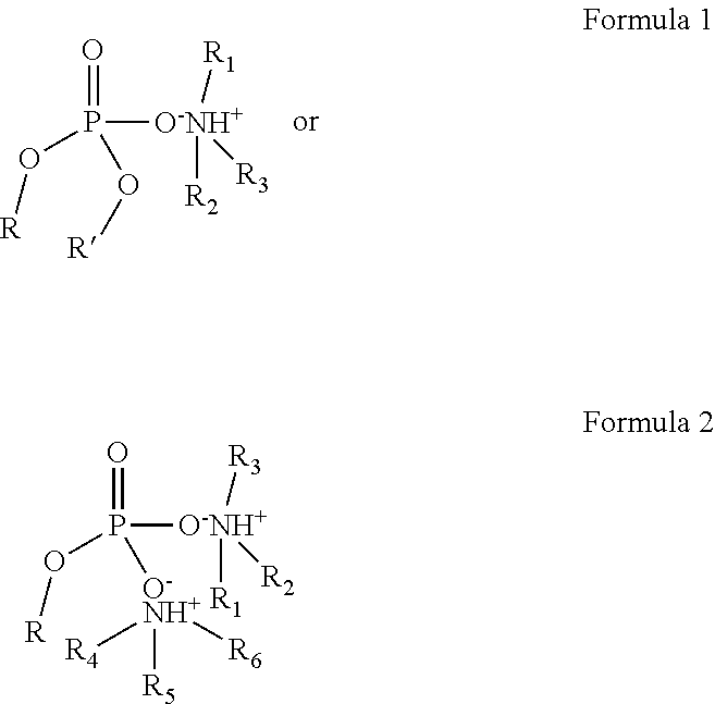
P([O-NH+]([R2])([R3])[R1])(=O)(O[R])O[R].P([O-NH+]([R1])([R2])[R3])(=O)([O-NH+]([R4])([R6])[R5])O[R]
